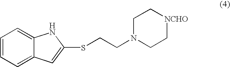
C1=CC=C2C(=C1)NC(SCCN1CC[NCHO]CC1)=C2
